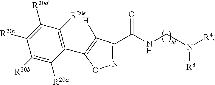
N1=C(C(=O)NCN([R3])[R4])C([H])=C(C2=C([R20e])C([R20d])=C([R20c])C([R20b])=C2[R20a])O1
